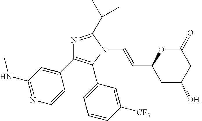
C1(C2=CC=CC([CF3])=C2)=C(C2=CC(NC)=NC=C2)N=C(C(C)C)N1C=CC1CC([OH])CC(=O)O1
